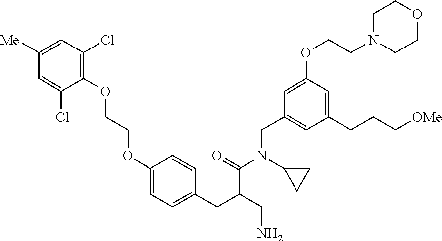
C1(OCCOC2=C(Cl)C=C([Me])C=C2Cl)=CC=C(CC(CN)C(=O)N(C2CC2)CC2=CC(CCC[OMe])=CC(OCCN3CCOCC3)=C2)C=C1
